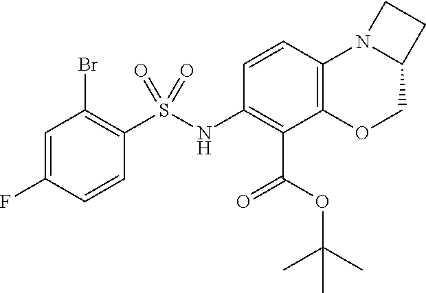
C1=C(F)C=CC(S(NC2=C(C(OC(C)(C)C)=O)C3=C(C=C2)N2C(CO3)CC2)(=O)=O)=C1Br
